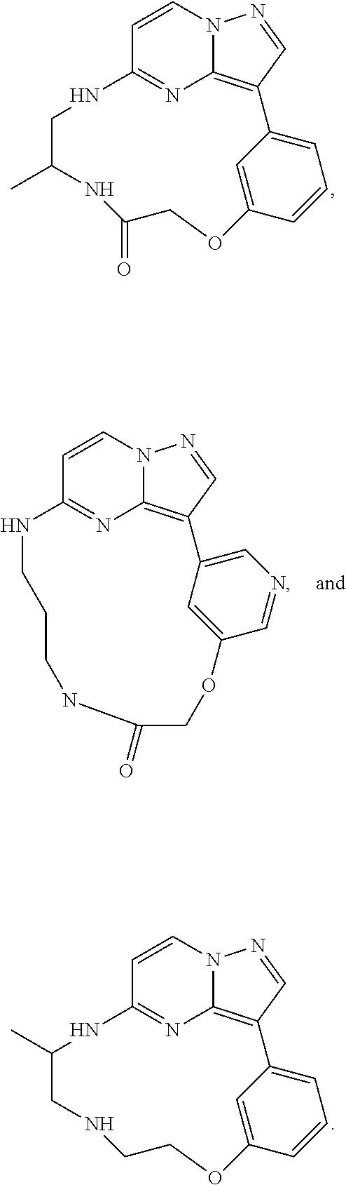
N12C3=C(C=N1)C1=CC=CC(=C1)OCCNCC(C)NC(=N3)C=C2.N12C3=C(C=N1)C1=CC=CC(=C1)OCC(=O)NC(C)CNC(=N3)C=C2.N12C3=C(C=N1)C1=CN=CC(=C1)OCC(=O)NCCCNC(=N3)C=C2
